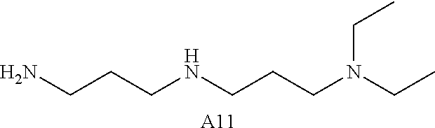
[A11].NCCCNCCCN(CC)CC
